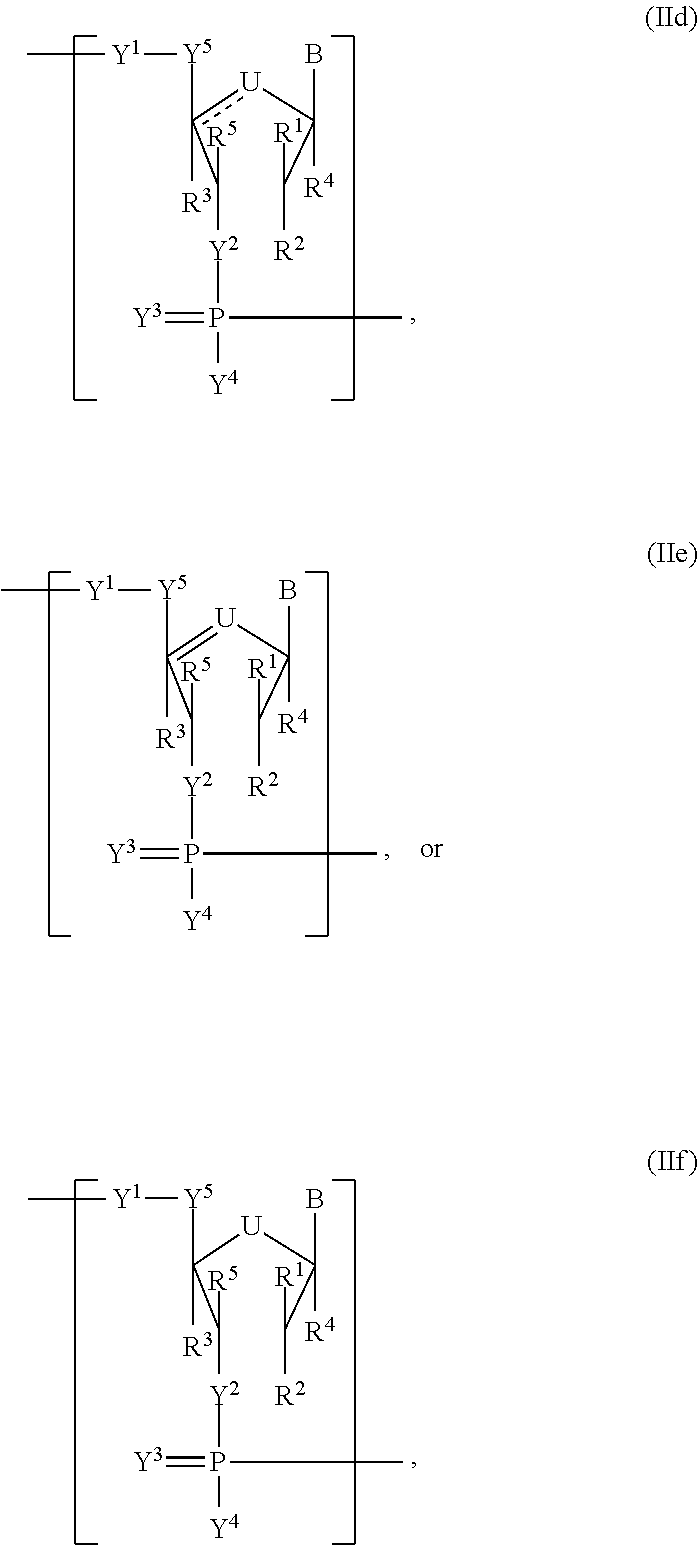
C(c([U]C(C([R1])[R2])(B)[R4])([Y5][Y1]C)[R3])([Y2]P(=[Y3])([Y4])C)[R5].C(C(=[U]C(C([R1])[R2])(B)[R4])([Y5][Y1]C)[R3])([Y2]P(=[Y3])([Y4])C)[R5].C(C([U]C(C([R1])[R2])(B)[R4])([Y5][Y1]C)[R3])([Y2]P(=[Y3])([Y4])C)[R5]
